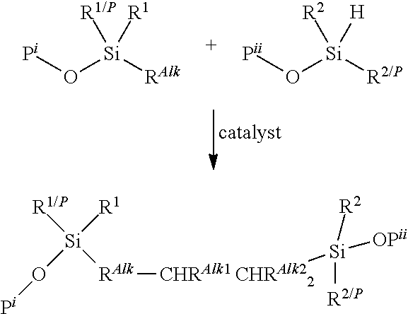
O([Si]([RAlk][CHRAlk1 CHRAlk22][Si]([R2])([OPii])[R2/P])([R1/P])[R1])[Pi].[Pi]O[Si]([RAlk])([R1/P])[R1].PO[Si]([R2/P])([R2])[H]
